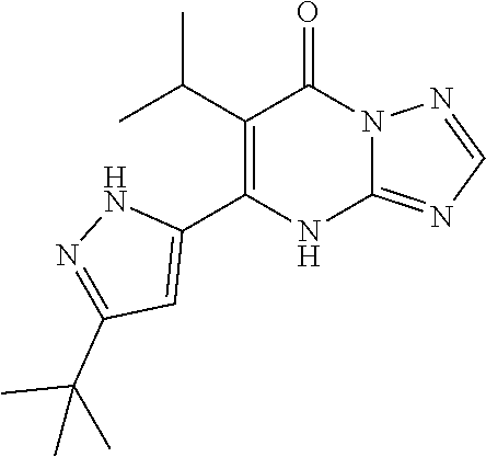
C1(C(C)C)=C(C2=CC(C(C)(C)C)=NN2)NC2=NC=NN2C1=O
